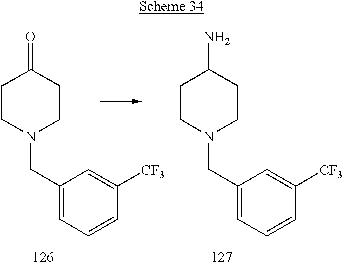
C1CN(CC2=CC=CC([CF3])=C2)CCC1=O.C1CN(CC2=CC=CC([CF3])=C2)CCC1N
